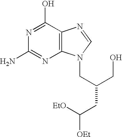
C12=C(C(O)=NC(N)=N1)N=CN2CC(CC([EtO])[OEt])CO
